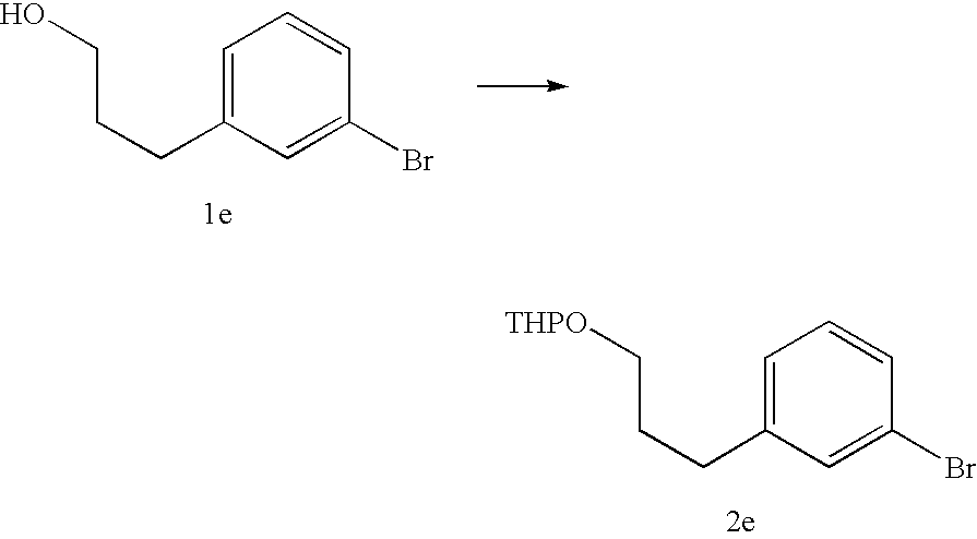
C(CC1=CC=CC(Br)=C1)C[THPO].C(CC1=CC=CC(Br)=C1)CO
